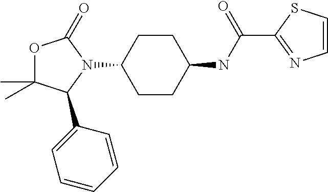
C1CC(NC(C2=NC=CS2)=O)CCC1N1C(=O)OC(C)(C)C1C1=CC=CC=C1
